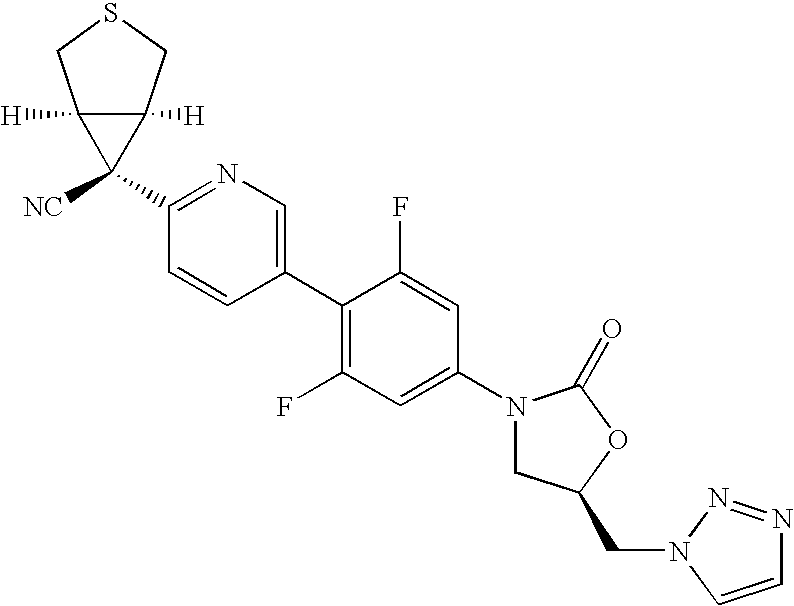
C1(N2CC(CN3N=NC=C3)OC2=O)=CC(F)=C(C2=CN=C(C3([NC])C4([H])C3([H])CSC4)C=C2)C(F)=C1
